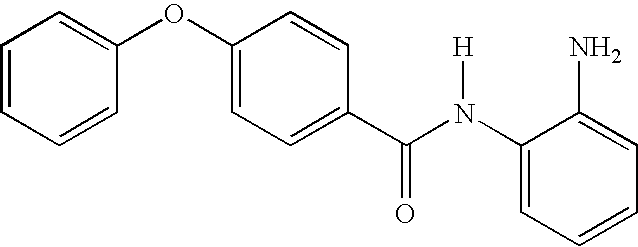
C1(N(C(C2=CC=C(OC3=CC=CC=C3)C=C2)=O)[H])=CC=CC=C1N
